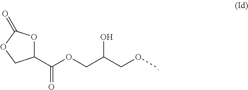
C1(C(OCC(COC)O)=O)OC(=O)OC1
